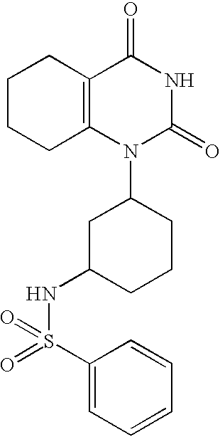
C1CCC2=C(C1)C(=O)NC(=O)N2C1CCCC(NS(=O)(=O)C2=CC=CC=C2)C1
